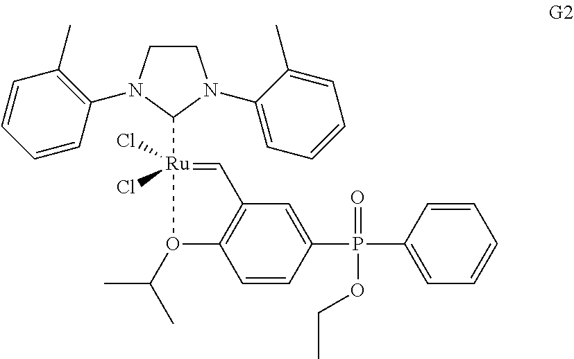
C12=C(O(C(C)C)[Ru](Cl)(Cl)(C3N(C4=CC=CC=C4C)CCN3C3=C(C)C=CC=C3)=C1)C=CC(P(=O)(C1=CC=CC=C1)OCC)=C2
